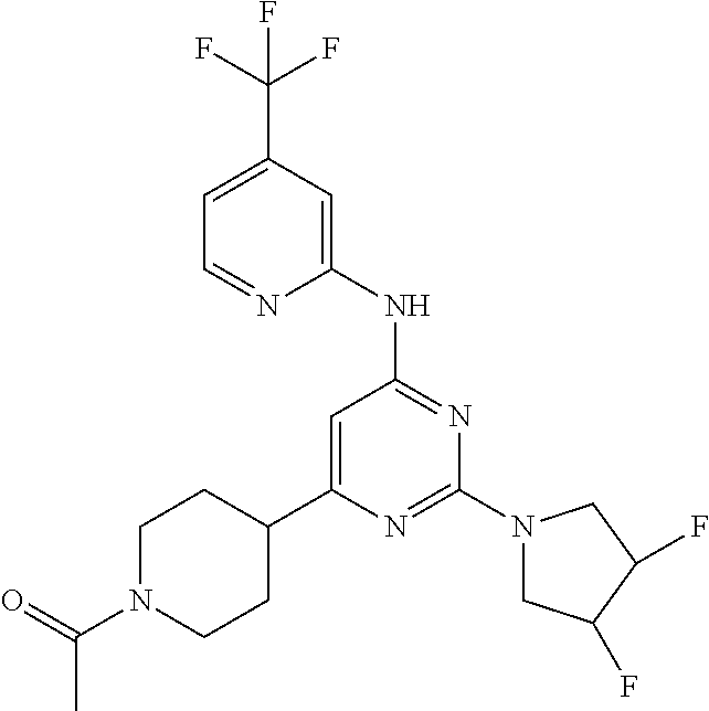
C1=C(C(F)(F)F)C=C(NC2=NC(N3CC(F)C(F)C3)=NC(C3CCN(C(=O)C)CC3)=C2)N=C1
